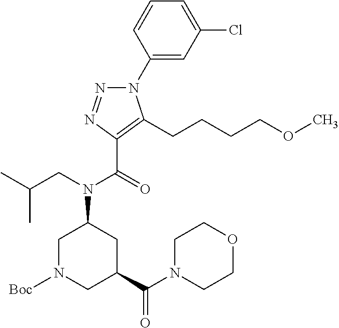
C1(N2N=NC(C(=O)N(CC(C)C)C3CN([Boc])CC(C(N4CCOCC4)=O)C3)=C2CCCCOC)=CC(Cl)=CC=C1
